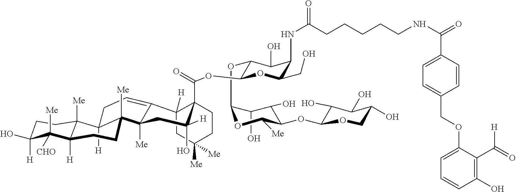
C1(OC2C(O)C(O)C(OC3C(O)C(O)C(O)CO3)C([Me])O2)C(OC(=O)C23CCC([Me])([Me])CC2([H])C2=CCC4([H])C([Me])(C2([Me])CC3([H])O)CCC2([H])C4([Me])CCC([H])(O)C2([CHO])[Me])OC(CO)C(NC(=O)CCCCCNC(C2=CC=C(COC3=CC=CC(O)=C3C(=O)[H])C=C2)=O)C1O
